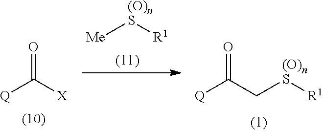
O=C([X])[Q].O=C(C[(O)nS][R1])[Q].[Me][(O)nS][R1]
